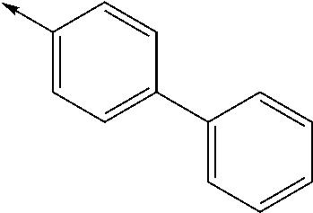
C1(->C)=CC=C(C2=CC=CC=C2)C=C1
